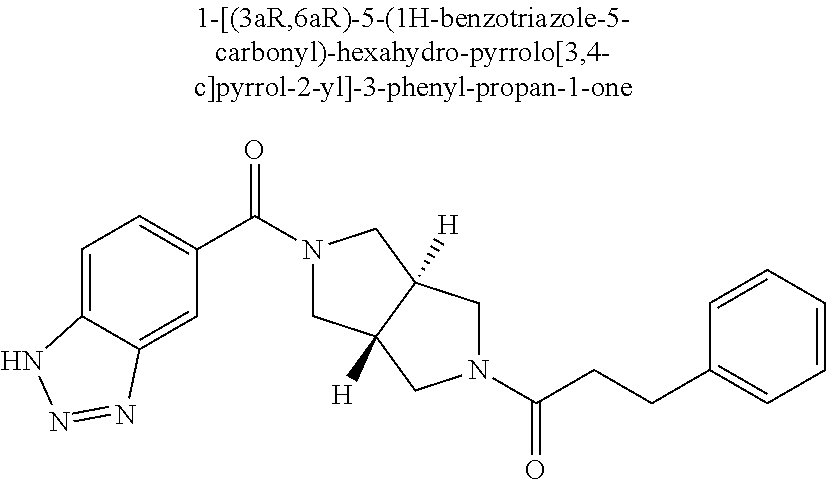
C1=C2C(=CC(C(=O)N3CC4([H])C([H])(C3)CN(C(=O)CCC3=CC=CC=C3)C4)=C1)N=NN2
